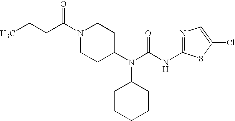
N1=C(NC(N(C2CCN(C(CCC)=O)CC2)C2CCCCC2)=O)SC(Cl)=C1
